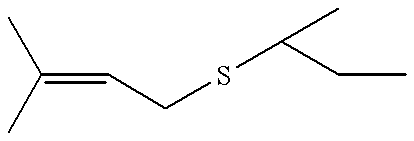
C(=CCSC(C)CC)(C)C
